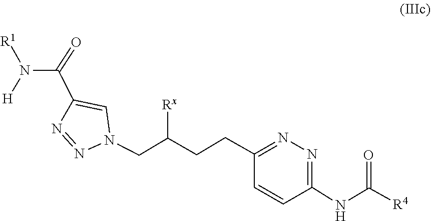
N1=NC(C(N([H])[R1])=O)=CN1CC(CCC1=NN=C(NC(=O)[R4])C=C1)[Rx]
